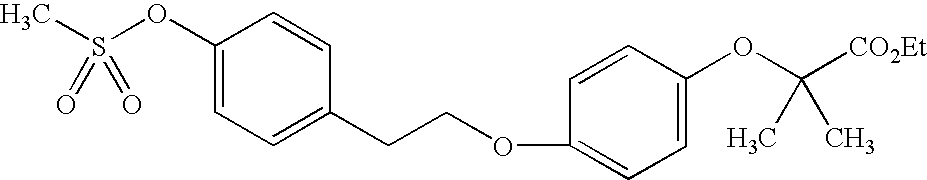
C1(OS(C)(=O)=O)=CC=C(CCOC2=CC=C(OC([CO2Et])(C)C)C=C2)C=C1
